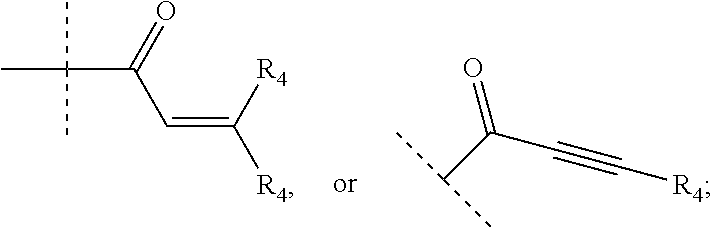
C(C=C([R4])[R4])(C(C)(C)C)=O.C(C#C[R4])(C(C)C)=O
